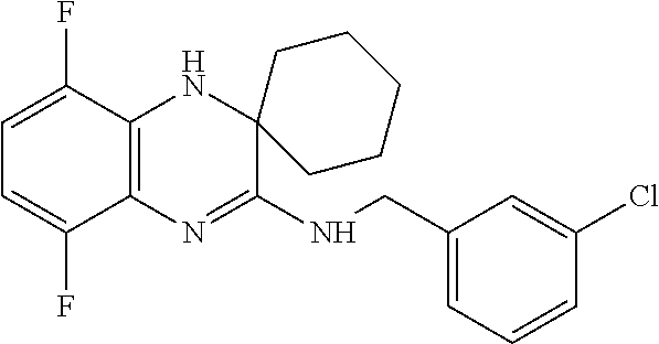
C1=C(F)C2=C(C(F)=C1)N=C(NCC1=CC=CC(Cl)=C1)C1(N2)CCCCC1
